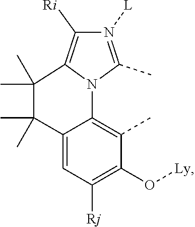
N1([L])=C(C)N2C(=C1[Ri])C(C)(C)C(C)(C)C1=CC([Rj])=C(O[Ly])C(C)=C21
